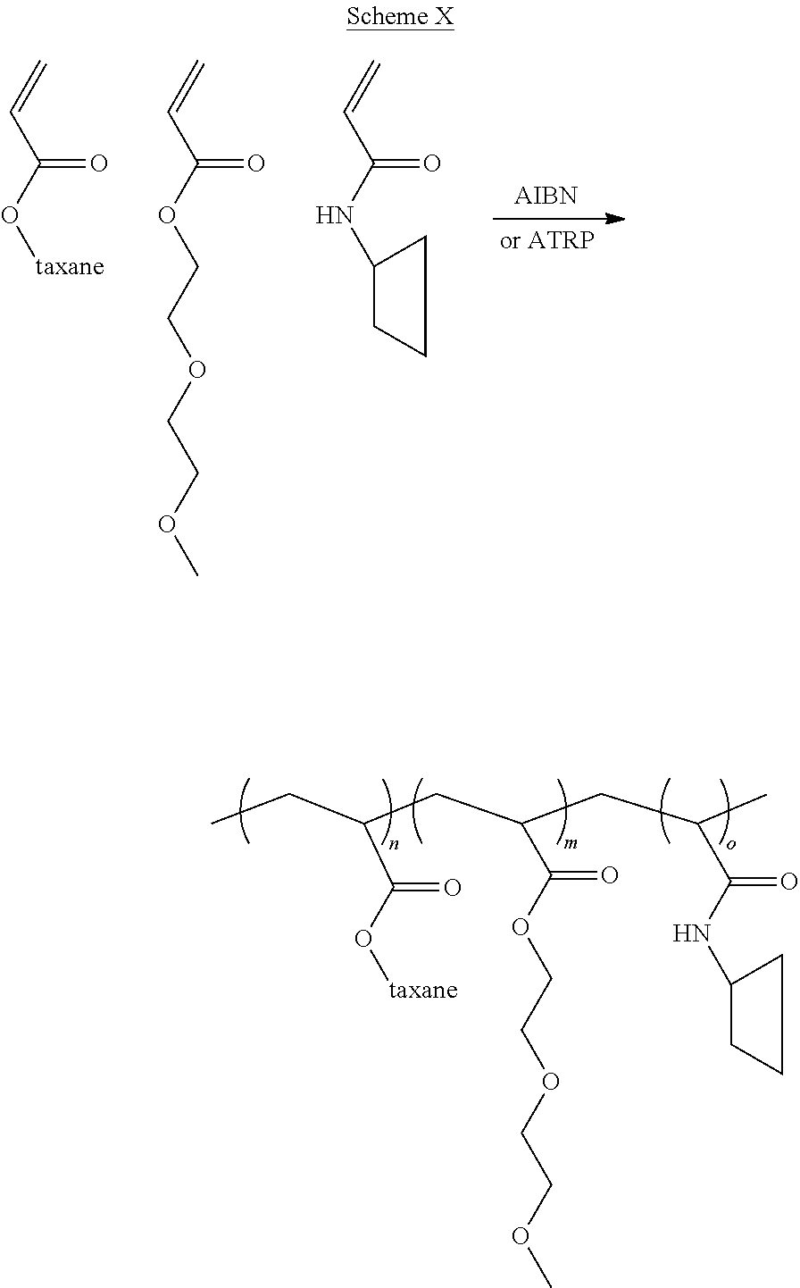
C(C(O[taxane])=O)(CC)CC(C(OCCOCCOC)=O)CC(C(NC1CCC1)=O)C.C=CC(O[taxane])=O.C=CC(OCCOCCOC)=O.C=CC(NC1CCC1)=O
